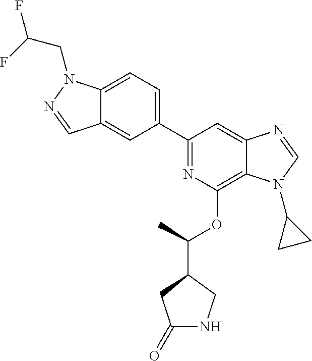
C1(C2=CC=C3C(=C2)C=NN3CC(F)F)=NC(OC(C2CC(=O)NC2)C)=C2C(=C1)N=CN2C1CC1
